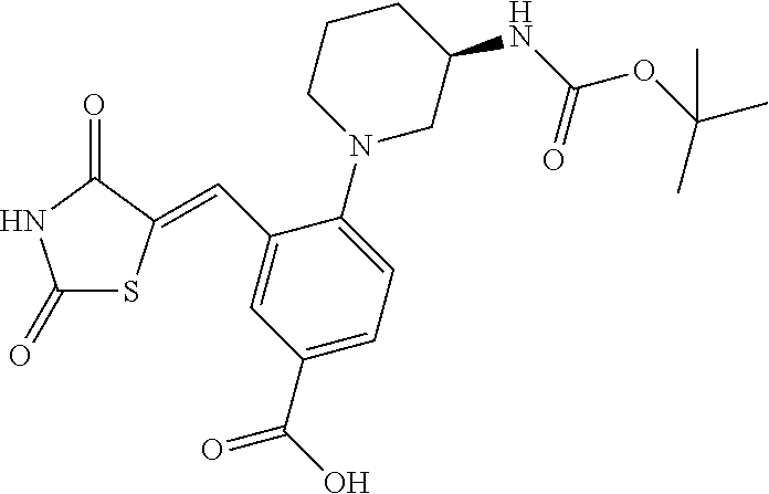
C1(=O)SC(=CC2=CC(C(O)=O)=CC=C2N2CC(NC(OC(C)(C)C)=O)CCC2)C(=O)N1
